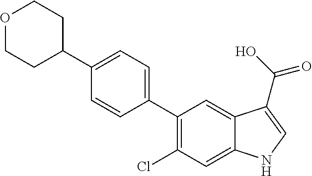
C1(C2=CC=C(C3=C(Cl)C=C4C(=C3)C(C(O)=O)=CN4)C=C2)CCOCC1
